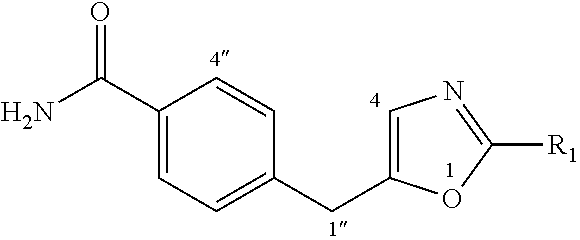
C1(C(N)=O)=CC=C(CC2=CN=C([R1])O2)C=C1
